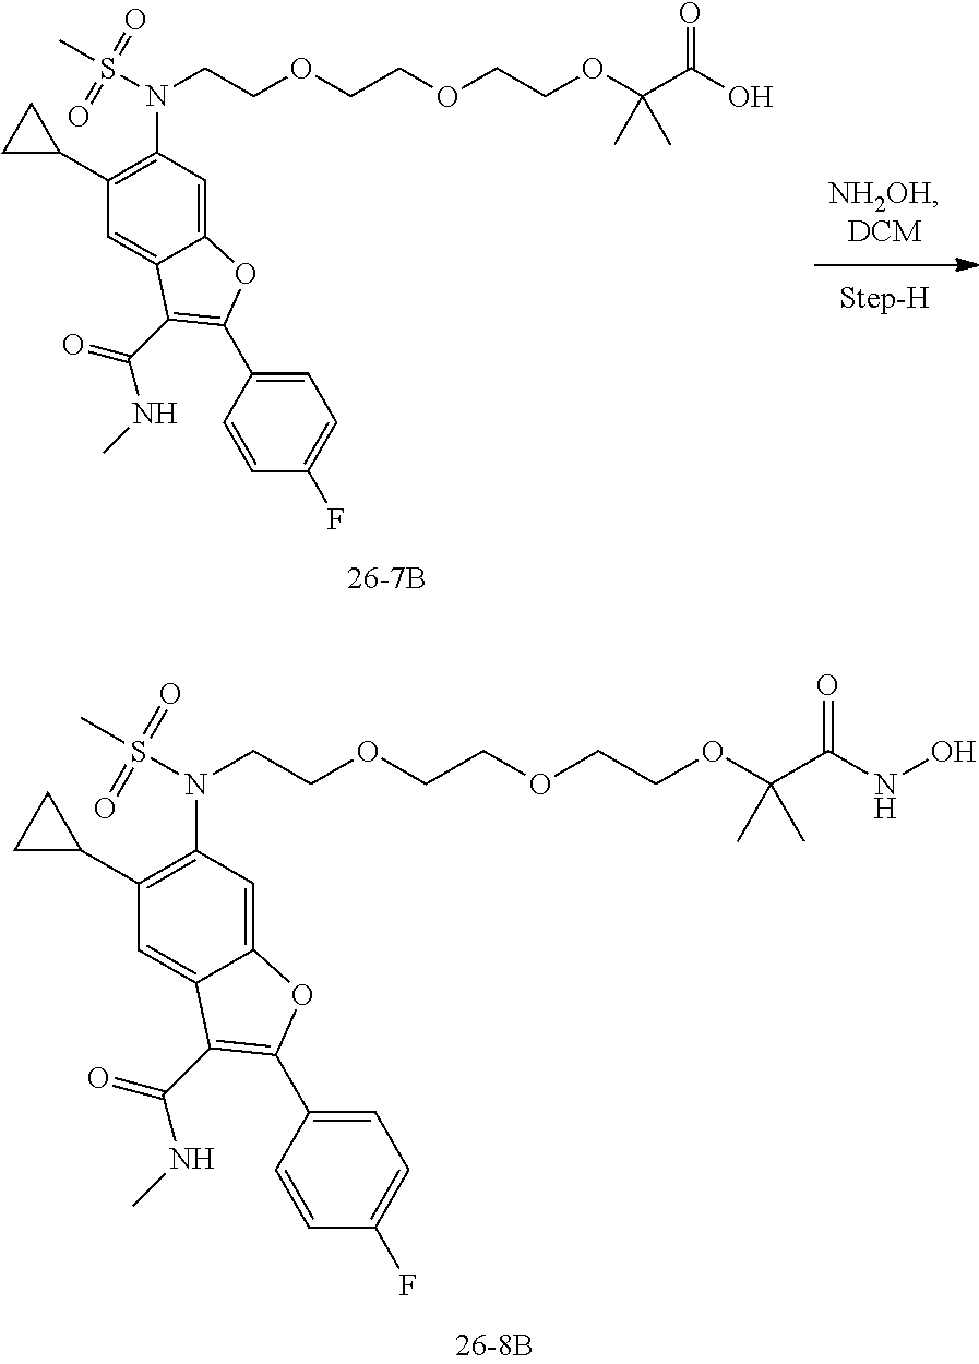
C(COC(C(O)=O)(C)C)OCCOCCN(S(C)(=O)=O)C1=C(C2CC2)C=C2C(=C1)OC(C1=CC=C(F)C=C1)=C2C(=O)NC.C(COC(C(NO)=O)(C)C)OCCOCCN(S(C)(=O)=O)C1=C(C2CC2)C=C2C(=C1)OC(C1=CC=C(F)C=C1)=C2C(=O)NC
